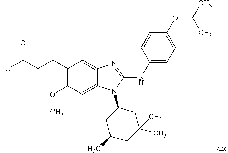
C(CCC1=C(OC)C=C2C(=C1)N=C(NC1=CC=C(OC(C)C)C=C1)N2C1CC(C)CC(C)(C)C1)(O)=O
